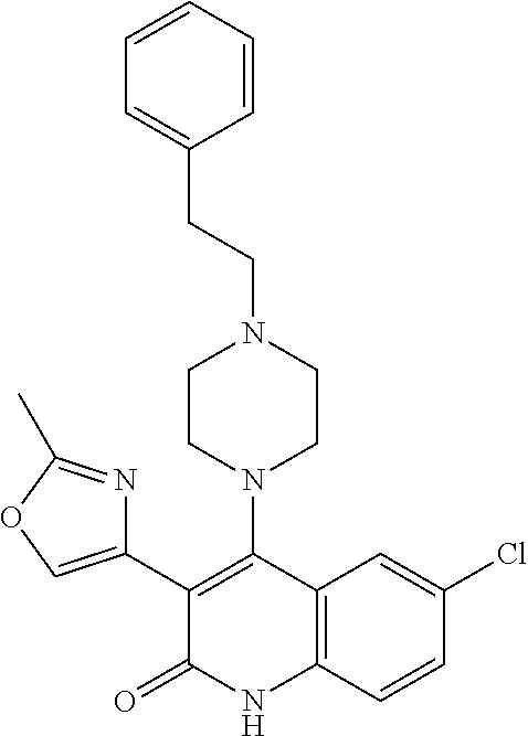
C1(C2=COC(C)=N2)=C(N2CCN(CCC3=CC=CC=C3)CC2)C2=C(NC1=O)C=CC(Cl)=C2
